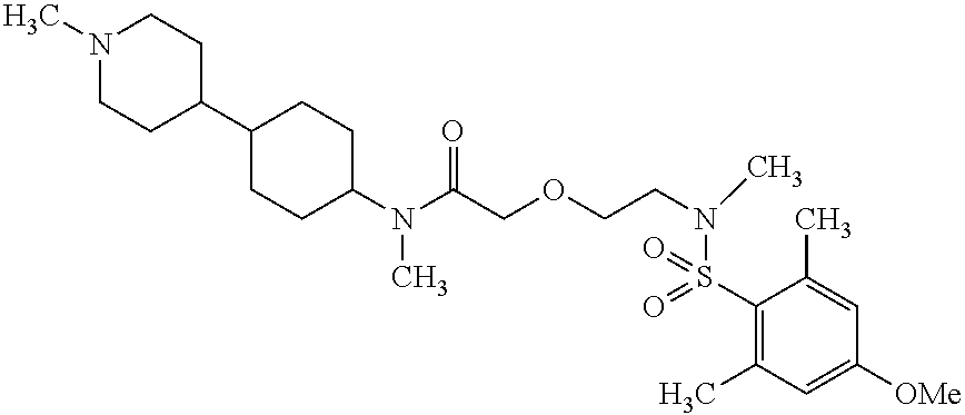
C1(N(C(COCCN(C)S(C2=C(C)C=C([OMe])C=C2C)(=O)=O)=O)C)CCC(C2CCN(C)CC2)CC1
